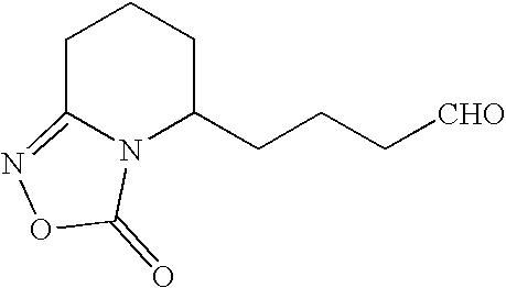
C1C2=NOC(=O)N2C(CCC[CHO])CC1
